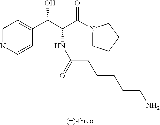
C1=NC=CC(C(C(C(N2CCCC2)=O)NC(=O)CCCCCN)O)=C1
